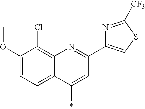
C1(OC)=CC=C2C(=C1Cl)N=C(C1=CSC([CF3])=N1)C=C2*
